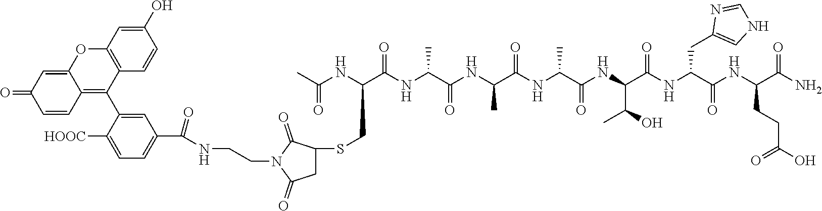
NC(C(NC(C(NC(C(NC(C(NC(C(NC(C(NC(C(NC(C)=O)CSC1CC(=O)N(CCNC(C2=CC=C([HOOC])C(C3=C4C(=CC(=O)C=C4)OC4=C3C=CC(O)=C4)=C2)=O)C1=O)=O)C)=O)C)=O)C)=O)C(C)O)=O)CC1=CNC=N1)=O)CCC(O)=O)=O
